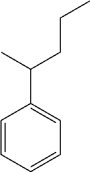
C1=CC=CC=C1C(C)CCC
